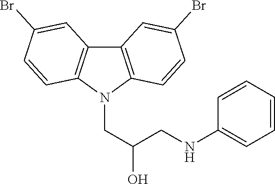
C1=CC=CC(NCC(CN2C3=C(C4=C2C=CC(Br)=C4)C=C(Br)C=C3)O)=C1
